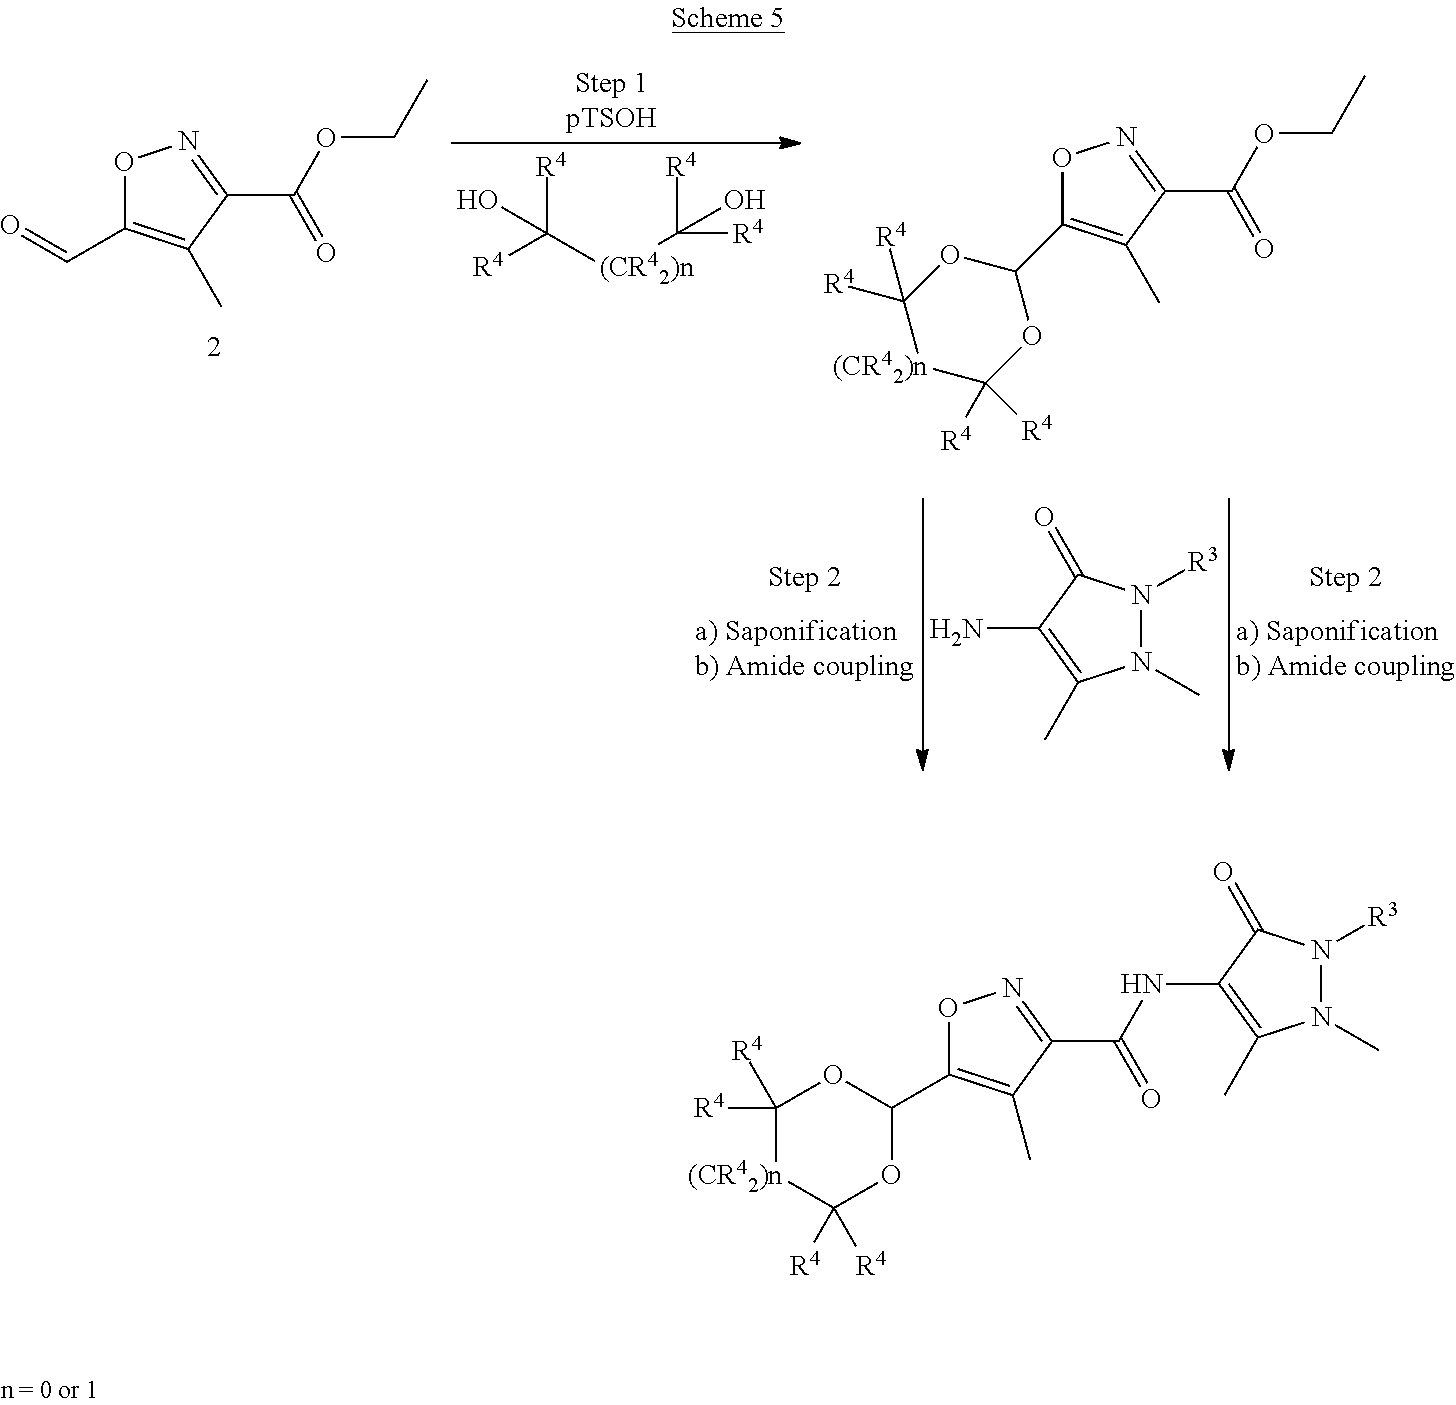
O1C(C=O)=C(C)C(C(OCC)=O)=N1.N1(C)N([R3])C(=O)C(N)=C1C.[R4]C([R4])([(CR42)n]C([R4])([R4])O)O.O1C(C2OC([R4])([R4])[(CR42)n]C([R4])([R4])O2)=C(C)C(C(OCC)=O)=N1.O1C(C2OC([R4])([R4])[(CR42)n]C([R4])([R4])O2)=C(C)C(C(NC2=C(C)N(C)N([R3])C2=O)=O)=N1
